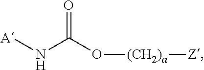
[A]NC(O[(CH2)a][Z])=O
